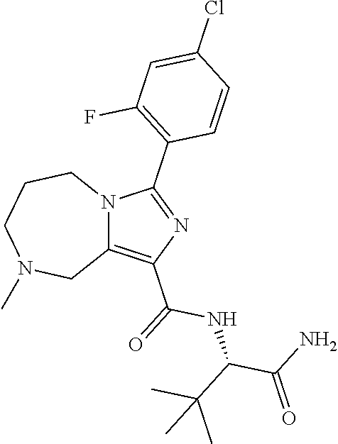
C12=C(C(NC(C(C)(C)C)C(=O)N)=O)N=C(C3=C(F)C=C(Cl)C=C3)N1CCCN(C)C2
